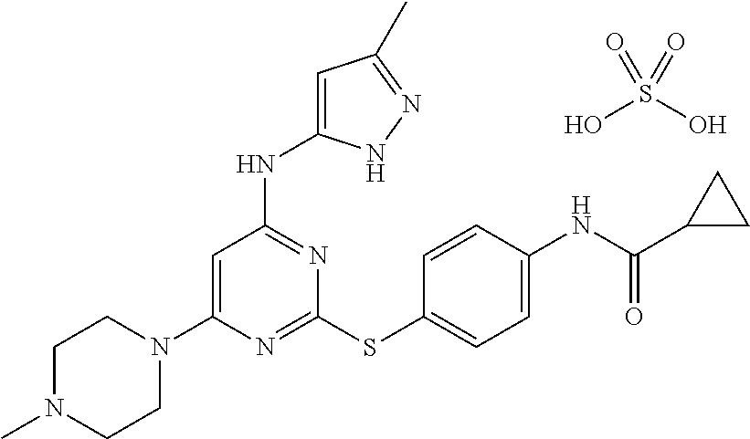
N1=C(SC2=CC=C(NC(C3CC3)=O)C=C2)N=C(NC2=CC(C)=NN2)C=C1N1CCN(C)CC1.OS(O)(=O)=O
